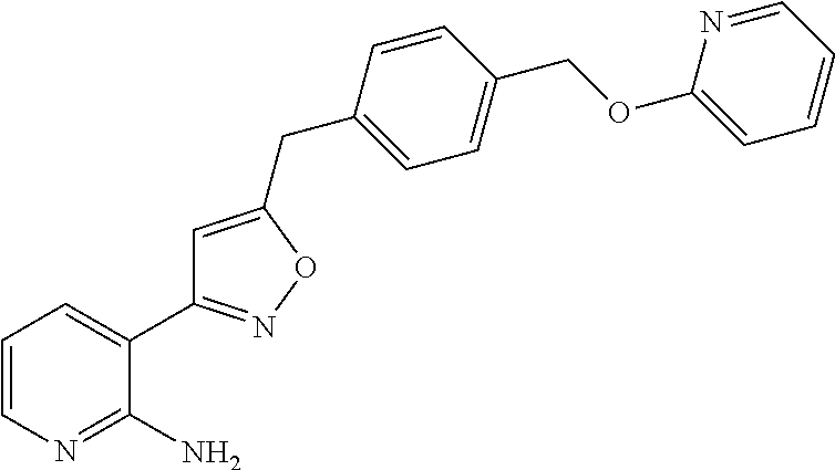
C1=CN=C(N)C(C2=NOC(CC3=CC=C(COC4=CC=CC=N4)C=C3)=C2)=C1
